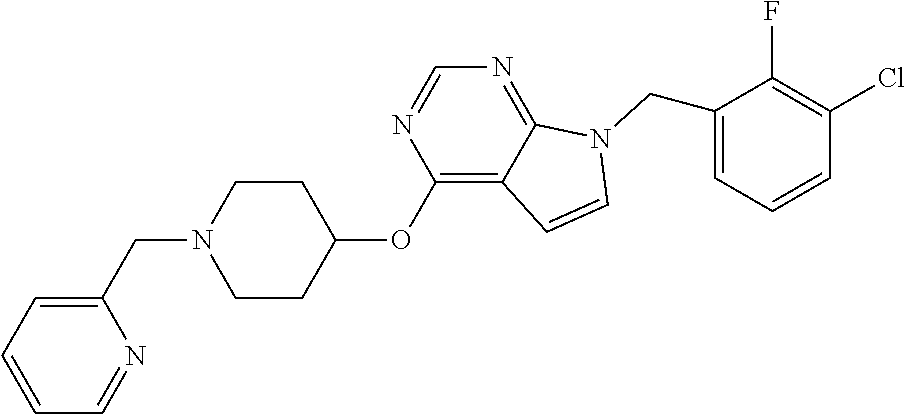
C1CC(OC2=C3C(=NC=N2)N(CC2=CC=CC(Cl)=C2F)C=C3)CCN1CC1=CC=CC=N1
